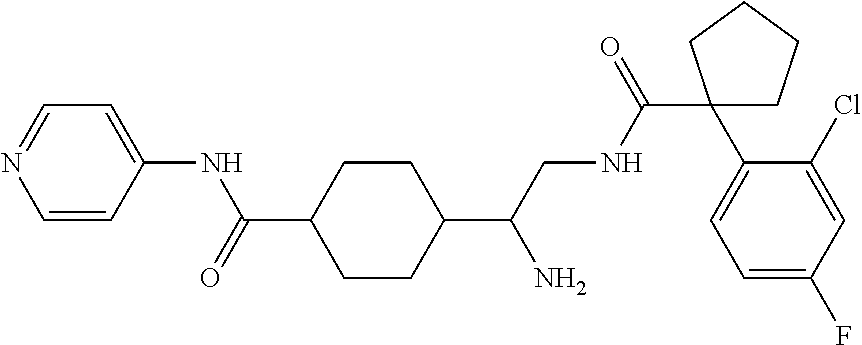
C1=CC(NC(=O)C2CCC(C(CNC(C3(C4=CC=C(F)C=C4Cl)CCCC3)=O)N)CC2)=CC=N1
